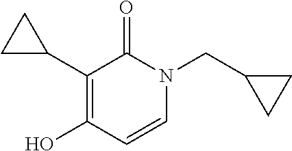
OC1=C(C2CC2)C(=O)N(CC2CC2)C=C1
